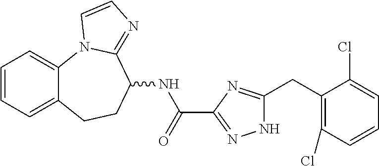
C1=CC=C2C(=C1)N1C(=NC=C1)C(NC(C1=NNC(CC3=C(Cl)C=CC=C3Cl)=N1)=O)CC2
